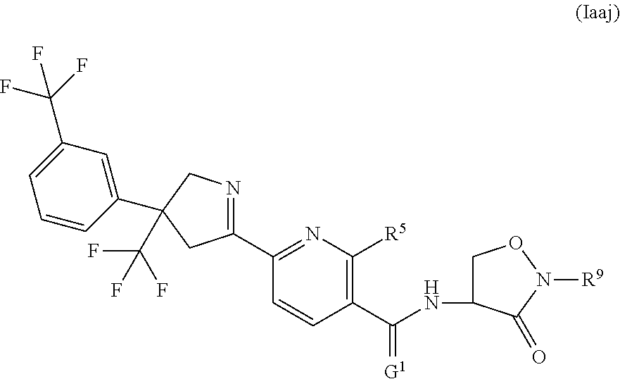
C(NC1CON([R9])C1=O)(C1=C([R5])N=C(C2=NCC(C3=CC(C(F)(F)F)=CC=C3)(C(F)(F)F)C2)C=C1)=[G1]
